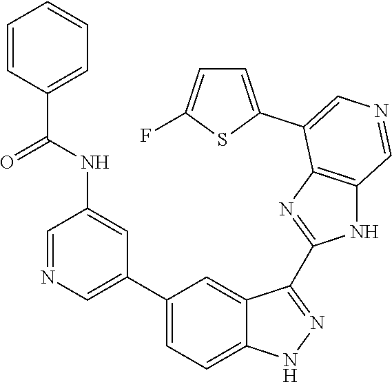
C1(C2=CN=CC(NC(C3=CC=CC=C3)=O)=C2)=CC=C2C(=C1)C(C1=NC3=C(N1)C=NC=C3C1=CC=C(F)S1)=NN2
